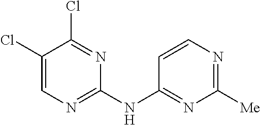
C1(Cl)=CN=C(NC2=NC([Me])=NC=C2)N=C1Cl
